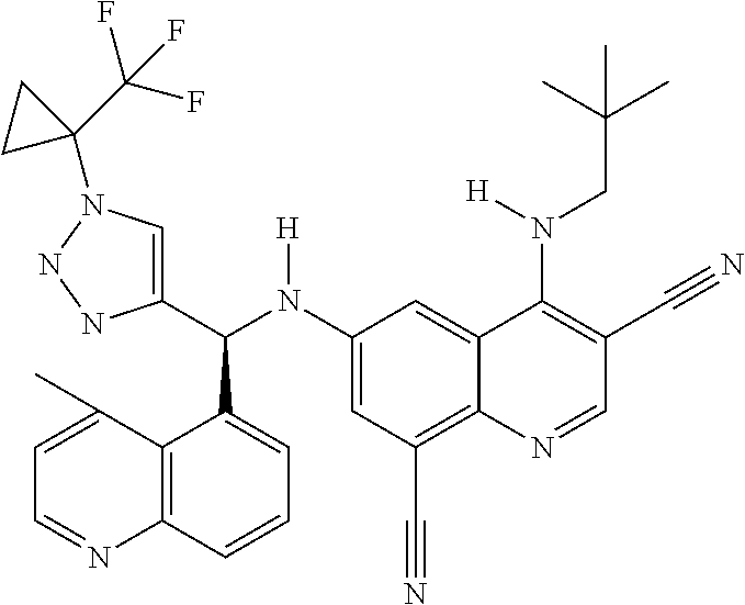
C1(N(C(C2=CN(C3(C(F)(F)F)CC3)NN2)C2=CC=CC3=C2C(C)=CC=N3)[H])=CC(C#N)=C2C(=C1)C(N(CC(C)(C)C)[H])=C(C#N)C=N2
